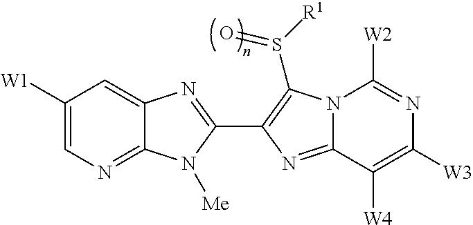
C12=NC=C([W1])C=C1N=C(C1=C(S([R1])=O)N3C(=N1)C([W4])=C([W3])N=C3[W2])N2[Me]
